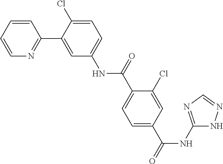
C1=CC=CN=C1C1=CC(NC(C2=CC=C(C(NC3=NC=NN3)=O)C=C2Cl)=O)=CC=C1Cl
